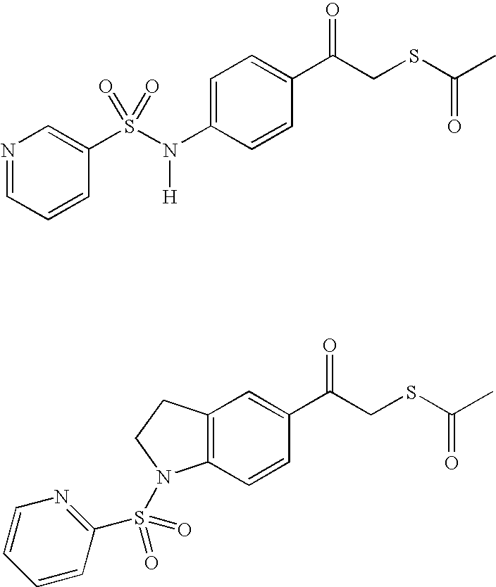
N1=CC=CC(S(N([H])C2=CC=C(C(CSC(=O)C)=O)C=C2)(=O)=O)=C1.C1=CC(C(CSC(=O)C)=O)=CC2=C1N(S(C1=NC=CC=C1)(=O)=O)CC2
